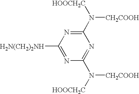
N(C1=NC([H2N(CH2)2NH])=NC(N([CH2COOH])[HOOCH2C])=N1)([CH2COOH])[HOOCH2C]
